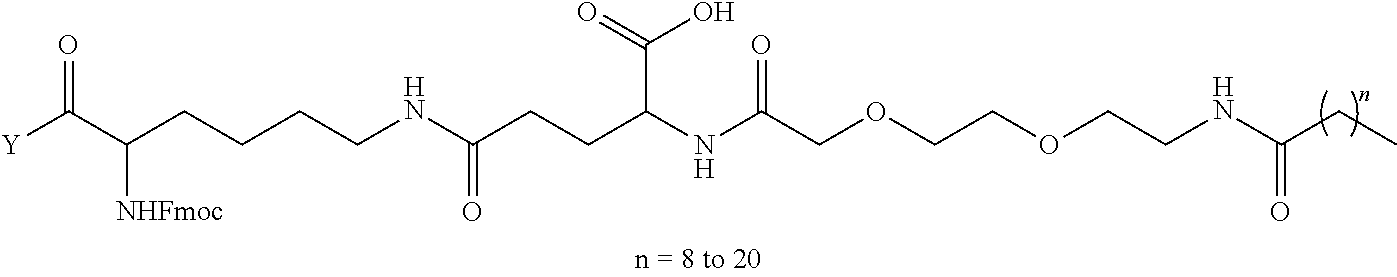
C(CCNC(CCC(NC(COCCOCCNC(=O)CC)=O)C(O)=O)=O)CC(C([Y])=O)[NHFmoc]
